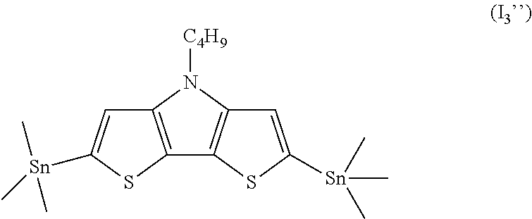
C12=C(N([C4H9])C3=C1SC([Sn](C)(C)C)=C3)C=C([Sn](C)(C)C)S2
